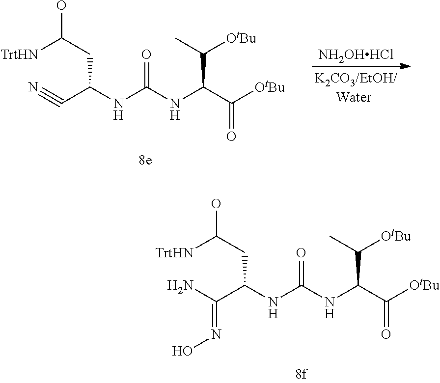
NC(C(NC(NC(C([OtBu])=O)C([OtBu])C)=O)CC(O)[TrtHN])=NO.N#CC(NC(NC(C([OtBu])=O)C([OtBu])C)=O)CC(O)[TrtHN].[NH2OHHCl]
